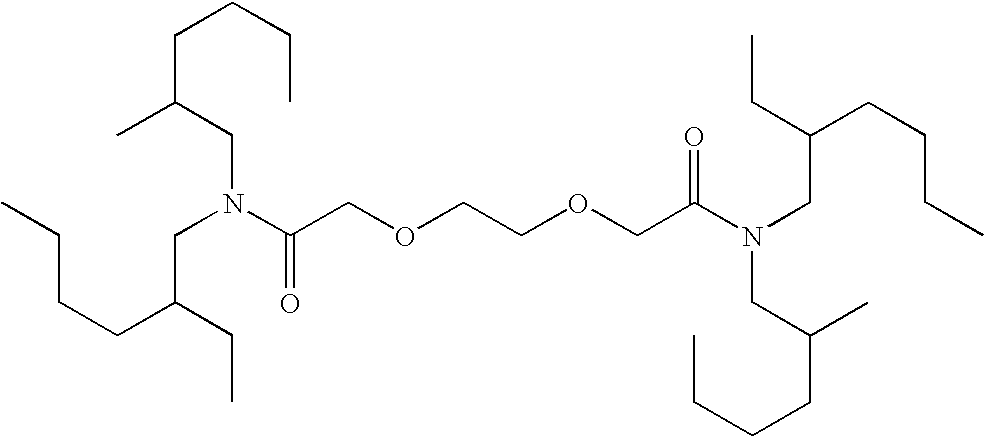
CCCCC(CC)CN(C(COCCOCC(N(CC(CC)CCCC)CC(C)CCCC)=O)=O)CC(C)CCCC
